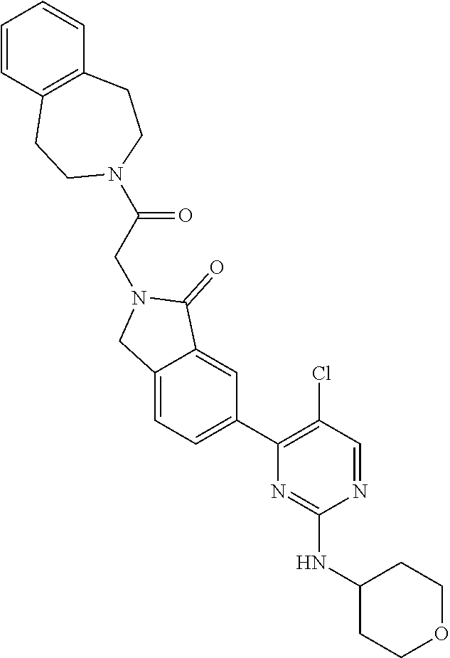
N1=CC(Cl)=C(C2=CC=C3C(=C2)C(=O)N(CC(N2CCC4=C(CC2)C=CC=C4)=O)C3)N=C1NC1CCOCC1
